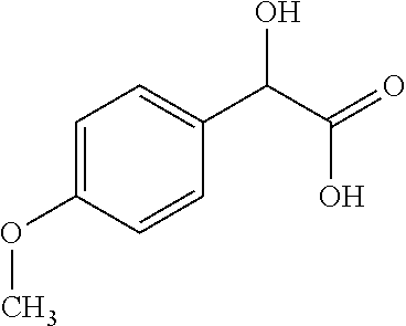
C1=C(OC)C=CC(C(C(O)=O)O)=C1
